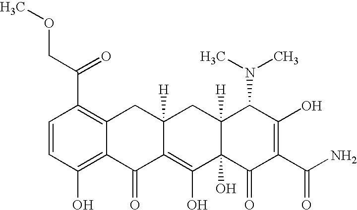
C1=CC(O)=C2C(=C1C(=O)COC)CC1([H])C(=C(O)C3(O)C([H])(C1)C(N(C)C)C(O)=C(C(N)=O)C3=O)C2=O
